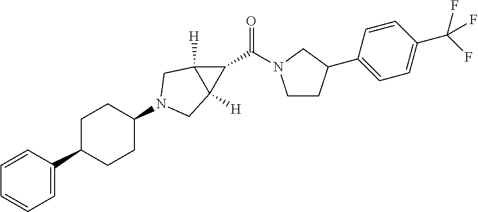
C1(C2=CC=CC=C2)CCC(N2CC3([H])C(C(=O)N4CCC(C5=CC=C(C(F)(F)F)C=C5)C4)C3([H])C2)CC1
